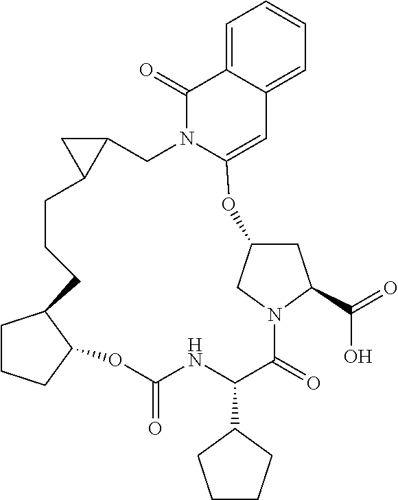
C1CCC2C1CCCC1C(C1)CN1C(=CC3=CC=CC=C3C1=O)OC1CC(C(=O)O)N(C(=O)C(C3CCCC3)NC(=O)O2)C1
